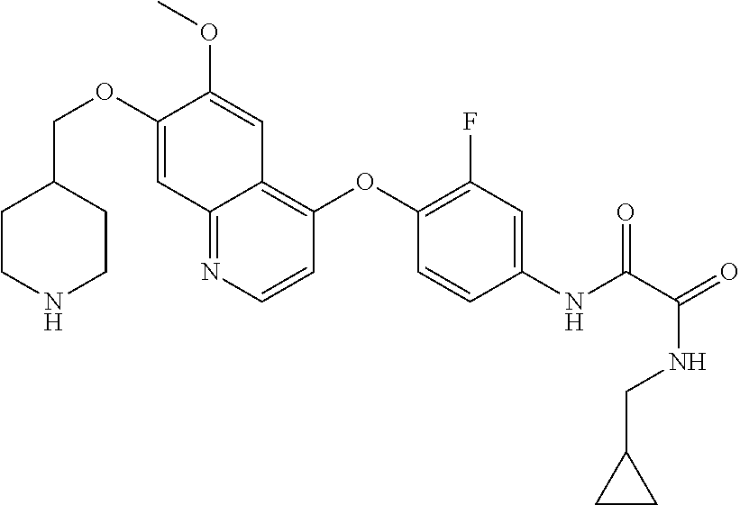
C(OC1=CC2=NC=CC(OC3=C(F)C=C(NC(=O)C(NCC4CC4)=O)C=C3)=C2C=C1OC)C1CCNCC1
